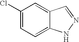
C1=C2C(=CC=C1Cl)NN=C2
